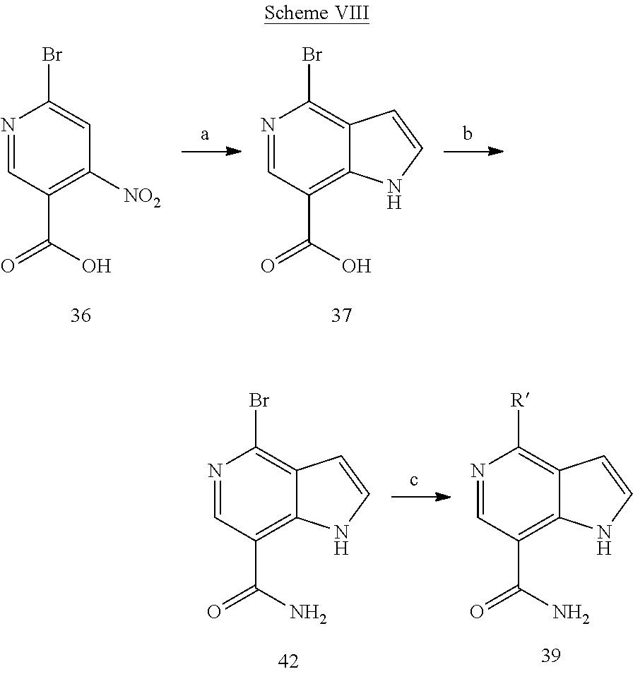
N1=CC(C(O)=O)=C([NO2])C=C1Br.N1=CC(C(=O)O)=C2C(=C1Br)C=CN2.N1=CC(C(=O)N)=C2C(=C1Br)C=CN2.N1=CC(C(N)=O)=C2C(=C1[R])C=CN2
